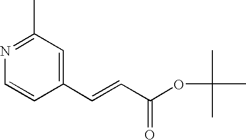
N1=C(C)C=C(C=CC(OC(C)(C)C)=O)C=C1
